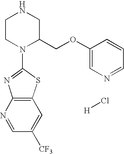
C1CN(C2=NC3=C(S2)C=C([CF3])C=N3)C(COC2=CN=CC=C2)CN1.[H]Cl
